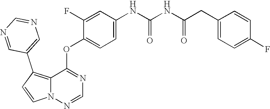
C1=CN2C(=C1C1=CN=CN=C1)C(OC1=CC=C(NC(NC(CC3=CC=C(F)C=C3)=O)=O)C=C1F)=NC=N2
